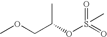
COCC(OS(C)(=O)=O)C
